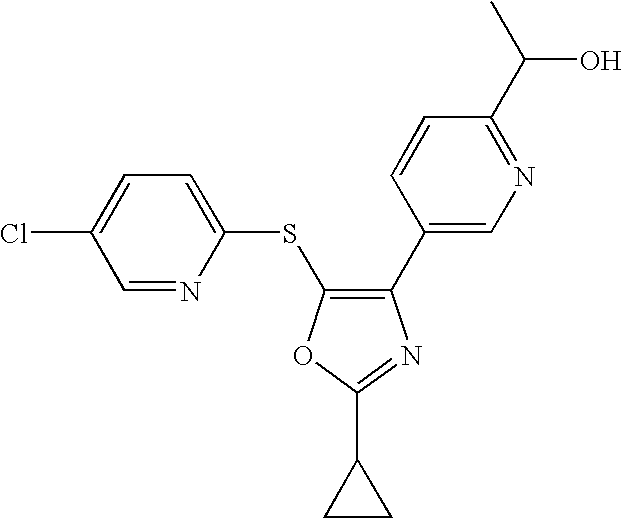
C1(C2=CN=C(C(C)O)C=C2)=C(SC2=CC=C(Cl)C=N2)OC(C2CC2)=N1
